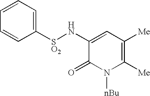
C1([SO2]NC2=CC([Me])=C([Me])N([nBu])C2=O)=CC=CC=C1
